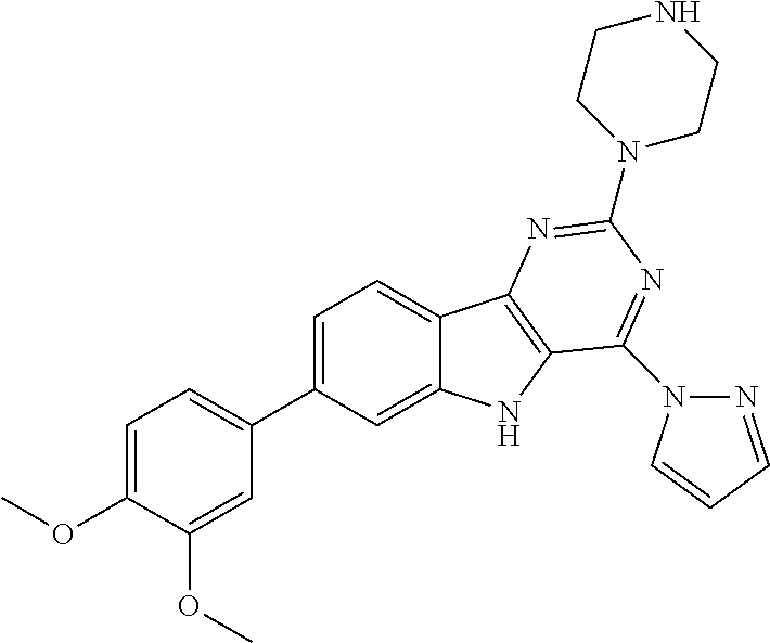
C1(C2=CC=C(OC)C(OC)=C2)=CC=C2C(=C1)NC1=C2N=C(N2CCNCC2)N=C1N1N=CC=C1
